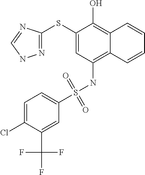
C1(SC2=NNC=N2)=CC(NS(C2=CC=C(Cl)C(C(F)(F)F)=C2)(=O)=O)=C2C(=C1O)C=CC=C2
